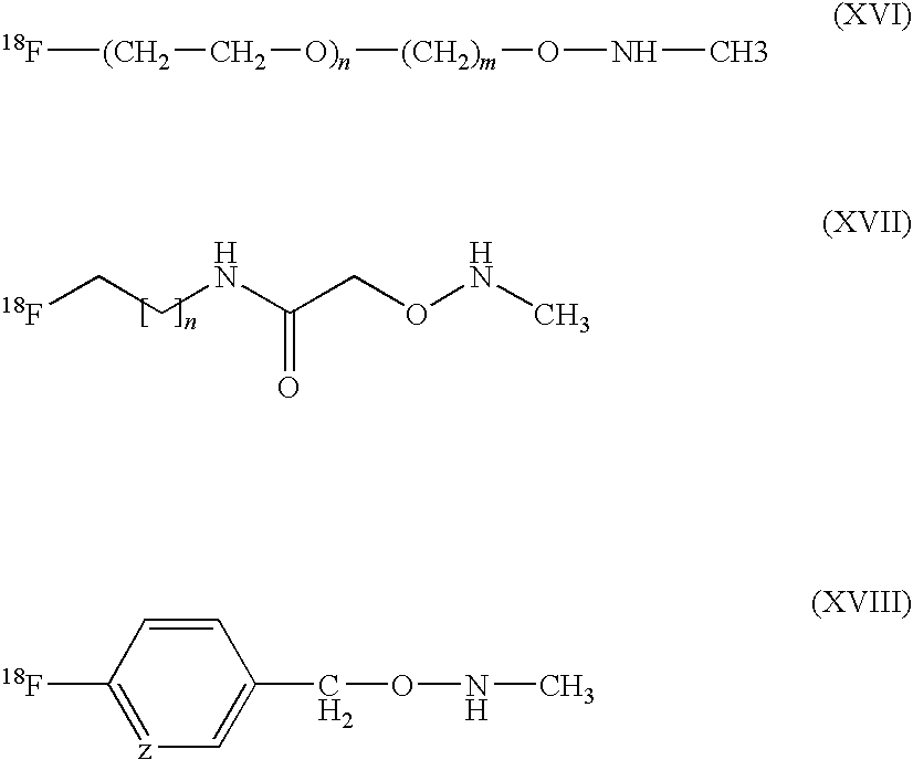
C(CNC(CONC)=O)[18F].[18F][(CH2]C[O)n][(CH2)m]ONC.C1=CC([18F])=[z]C=C1CONC
